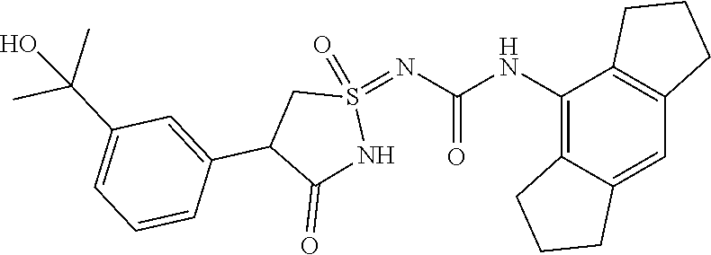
C12=C(NC(=O)N=S3(=O)CC(C4=CC(C(C)(C)O)=CC=C4)C(=O)N3)C3=C(C=C1CCC2)CCC3
